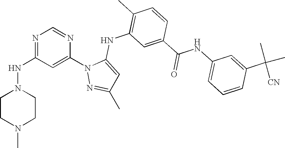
N1=C(NN2CCN(C)CC2)C=C(N2N=C(C)C=C2NC2=C(C)C=CC(C(NC3=CC=CC(C(C)(C)[CN])=C3)=O)=C2)N=C1
